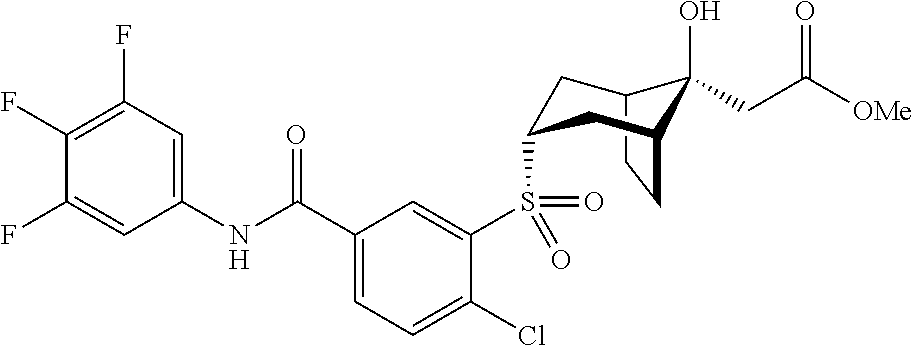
C12CCC(CC(S(C3=CC(C(NC4=CC(F)=C(F)C(F)=C4)=O)=CC=C3Cl)(=O)=O)C1)C2(O)CC([OMe])=O
